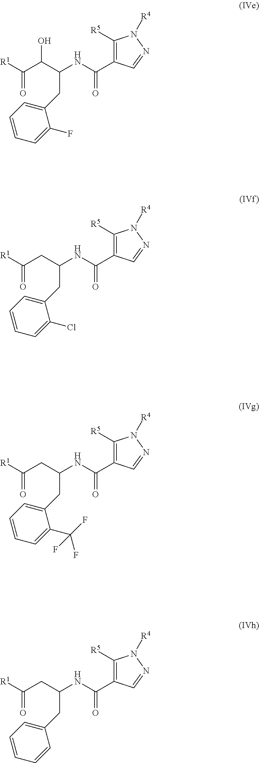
[R1]C(C(C(NC(C1=C([R5])N([R4])N=C1)=O)CC1=CC=CC=C1F)O)=O.[R1]C(CC(NC(C1=C([R5])N([R4])N=C1)=O)CC1=CC=CC=C1Cl)=O.[R1]C(CC(NC(C1=C([R5])N([R4])N=C1)=O)CC1=CC=CC=C1C(F)(F)F)=O.[R1]C(CC(NC(C1=C([R5])N([R4])N=C1)=O)CC1=CC=CC=C1)=O
